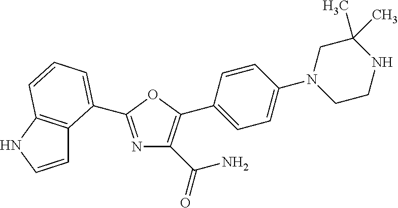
C1=CNC2=C1C(C1=NC(C(=O)N)=C(C3=CC=C(N4CCNC(C)(C)C4)C=C3)O1)=CC=C2
